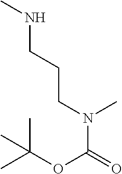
C(N(C(OC(C)(C)C)=O)C)CCNC
